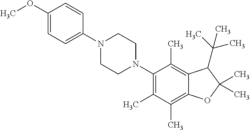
C1(OC)=CC=C(N2CCN(C3=C(C)C(C)=C4C(=C3C)C(C(C)(C)C)C(C)(C)O4)CC2)C=C1
